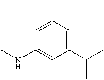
C1(C)=CC(NC)=CC(C(C)C)=C1
